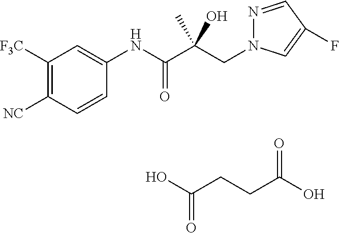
C1([F3C])=C([NC])C=CC(NC(C(CN2N=CC(F)=C2)(C)O)=O)=C1.OC(CCC(O)=O)=O
